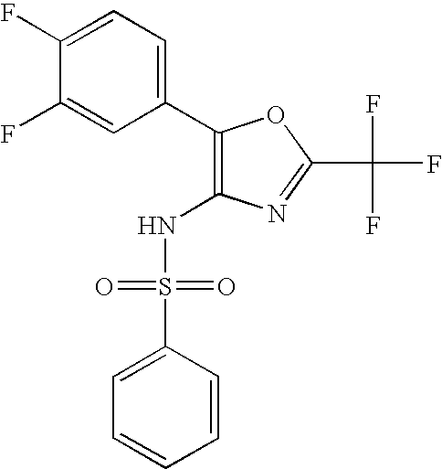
C1(C2=CC=C(F)C(F)=C2)=C(NS(C2=CC=CC=C2)(=O)=O)N=C(C(F)(F)F)O1
